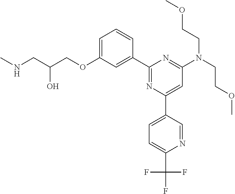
C1=C(OCC(CNC)O)C=C(C2=NC(C3=CC=C(C(F)(F)F)N=C3)=CC(N(CCOC)CCOC)=N2)C=C1
